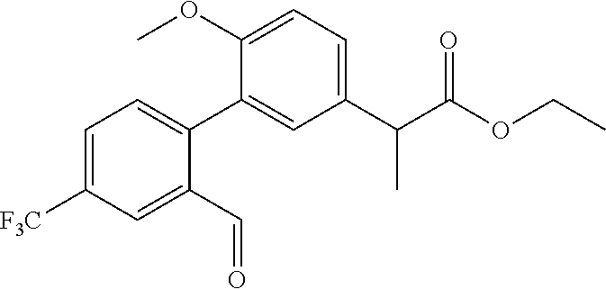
C1(C2=CC=C([F3C])C=C2C=O)=CC(C(C(OCC)=O)C)=CC=C1OC
